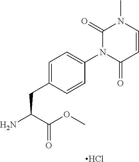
C1=CC(=O)N(C2=CC=C(CC(C(=O)OC)N)C=C2)C(=O)N1C.Cl
